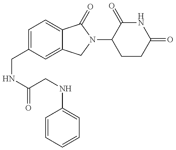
C(NC(=O)CNC1=CC=CC=C1)C1=CC=C2C(=C1)CN(C1CCC(=O)NC1=O)C2=O
